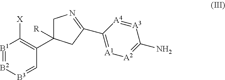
[B1]1=[B2][B3]=CC(C2([R])CN=C(C3=[A1][A2]=C(N)[A3]=[A4]3)C2)=C1[X]
